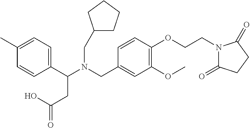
C1(C(N(CC2=CC(OC)=C(OCCN3C(=O)CCC3=O)C=C2)CC2CCCC2)CC(=O)O)=CC=C(C)C=C1
